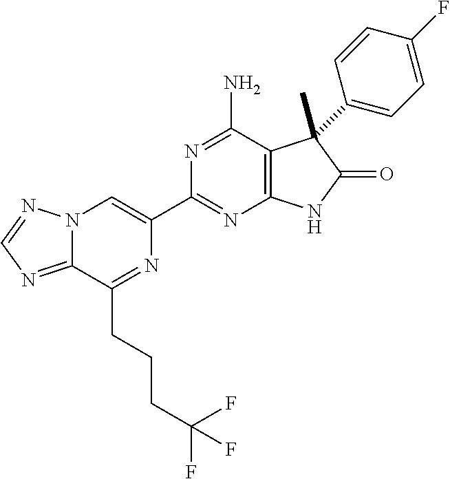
C12=NC=NN1C=C(C1=NC3=C(C(N)=N1)C(C)(C1=CC=C(F)C=C1)C(=O)N3)N=C2CCCC(F)(F)F
